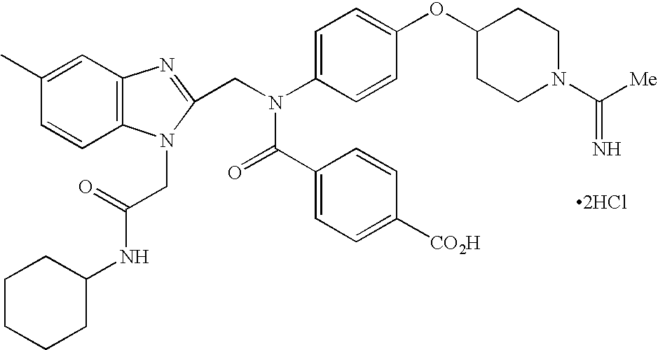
[2HCl].C1(C)=CC2=C(C=C1)N(CC(NC1CCCCC1)=O)C(CN(C1=CC=C(OC3CCN(C([Me])=N)CC3)C=C1)C(=O)C1=CC=C([CO2H])C=C1)=N2
